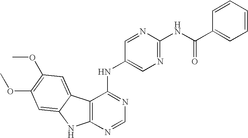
C12=C(N=CN=C1NC1=CN=C(NC(C3=CC=CC=C3)=O)N=C1)NC1=CC(OC)=C(OC)C=C21
